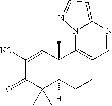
C1([NC])=CC2(C)C([H])(C(C)(C)C1=O)CCC1=C2N2C(=CC=N2)N=C1
